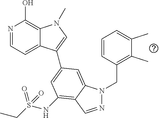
N1=CC=C2C(=C1O)N(C)C=C2C1=CC(NS(CC)(=O)=O)=C2C(=C1)N(CC1=C(C)C(C)=CC=C1)N=C2
